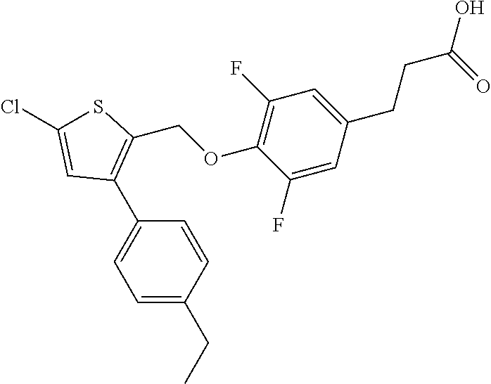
C1=C(CC)C=CC(C2=C(COC3=C(F)C=C(CCC(O)=O)C=C3F)SC(Cl)=C2)=C1
